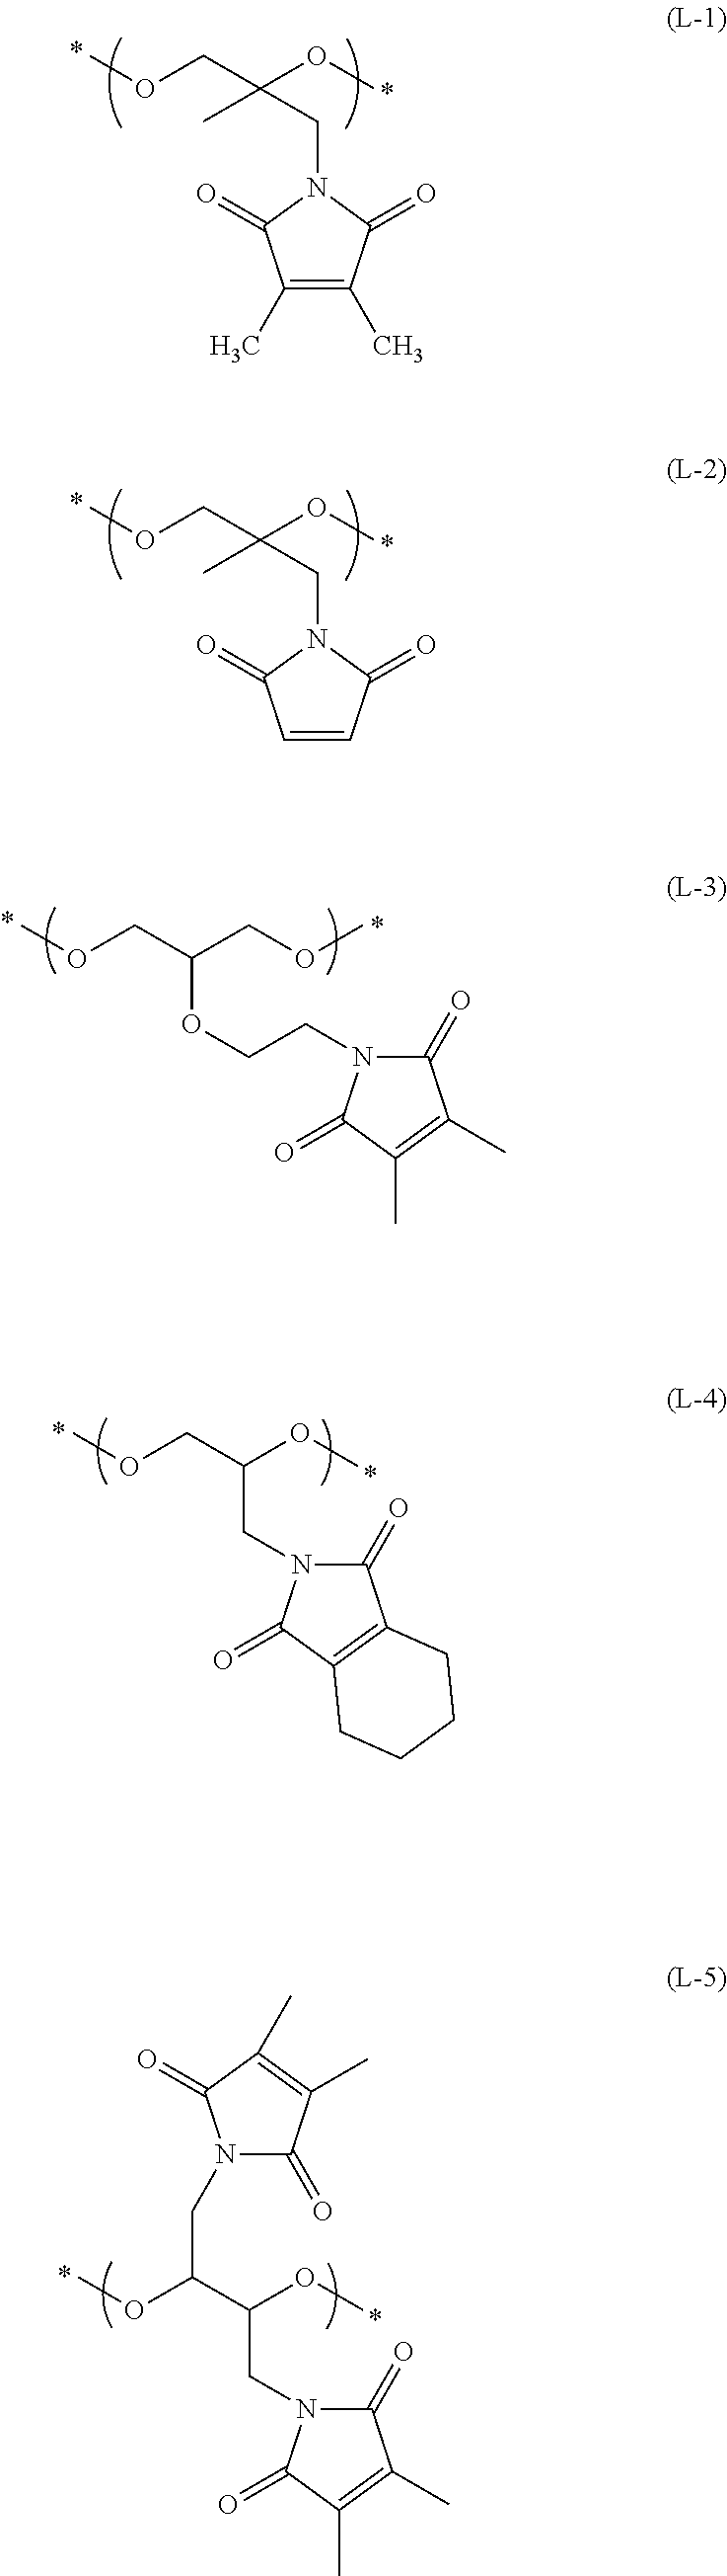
C1(C)=C(C)C(=O)N(CC(C)(OC)COC)C1=O.C1=CC(=O)N(CC(C)(OC)COC)C1=O.C(COC)(COC)OCCN1C(=O)C(C)=C(C)C1=O.C(OC)(COC)CN1C(=O)C2=C(C1=O)CCCC2.C(OC)(C(OC)CN1C(=O)C(C)=C(C)C1=O)CN1C(=O)C(C)=C(C)C1=O
